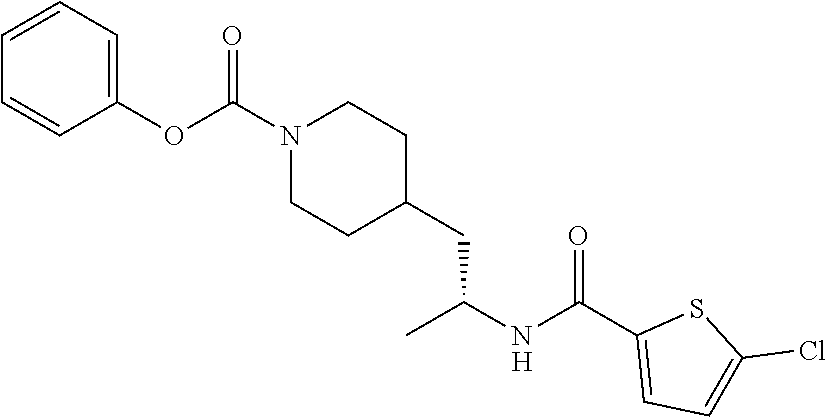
C1=CC(OC(N2CCC(CC(C)NC(=O)C3=CC=C(Cl)S3)CC2)=O)=CC=C1.[H]
